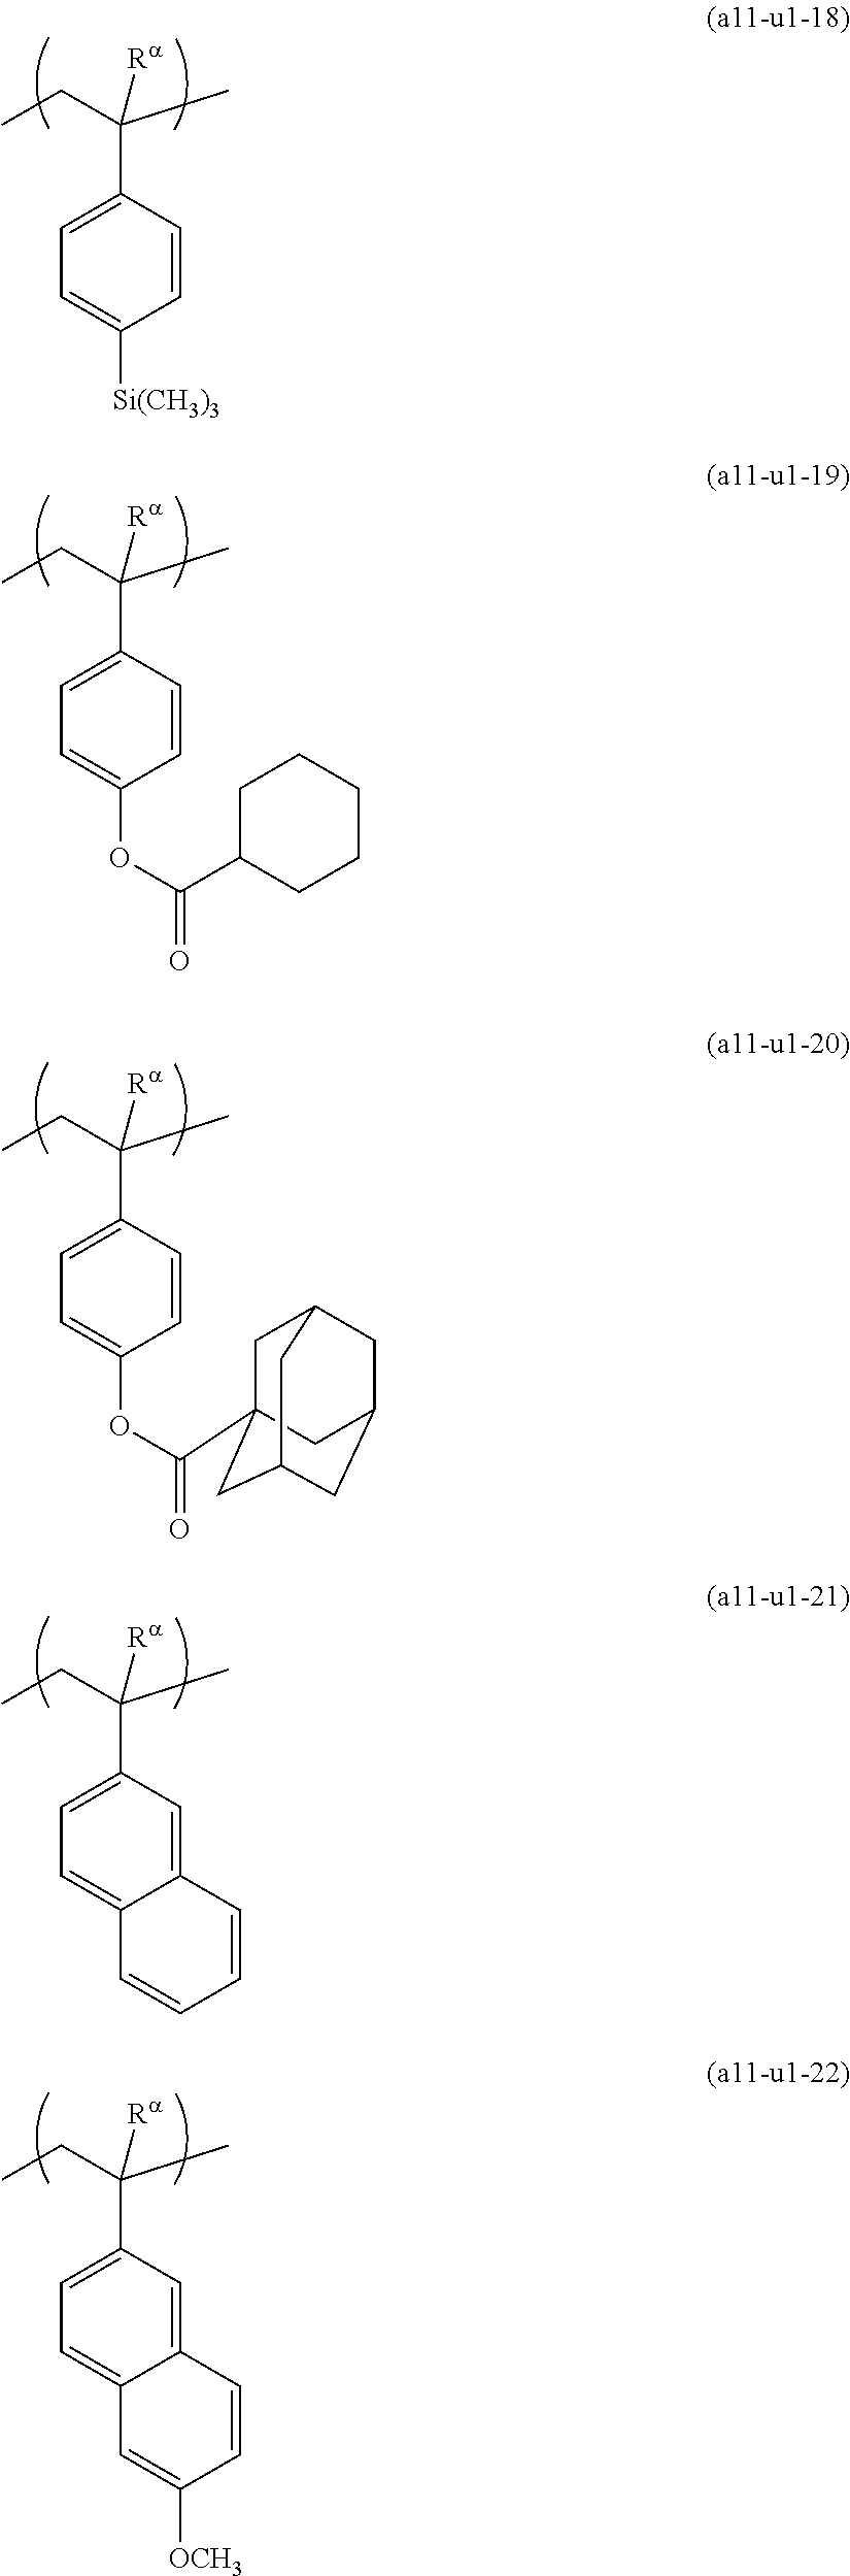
C1=CC(C(C)(CC)[Ra])=CC=C1[Si(CH3)3].C1=CC(C(C)(CC)[Ra])=CC=C1OC(=O)C1CCCCC1.C1=CC(C(C)(CC)[Ra])=CC=C1OC(=O)C12CC3CC(CC(C1)C3)C2.C12=CC(C(C)(CC)[Ra])=CC=C1C=CC=C2.C12=CC(C(C)(CC)[Ra])=CC=C1C=C([OCH3])C=C2
